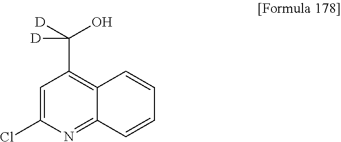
C1=C(Cl)N=C2C(=C1C([D])(O)[D])C=CC=C2
